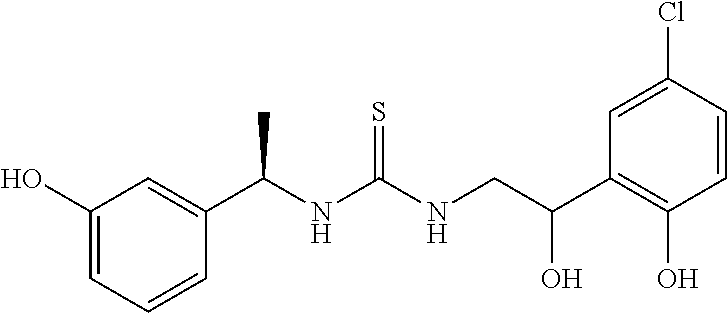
C1(C(NC(NCC(C2=C(O)C=CC(Cl)=C2)O)=S)C)=CC(O)=CC=C1
